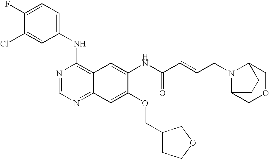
ClC1=CC(NC2=C3C(=NC=N2)C=C(OCC2CCOC2)C(NC(C=CCN2C4COCC2CC4)=O)=C3)=CC=C1F
